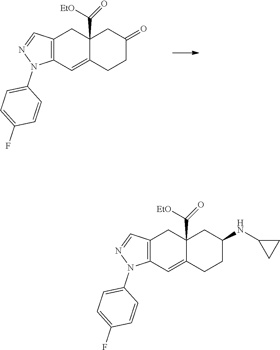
C12=C(C=C3C(C([EtO])=O)(C1)CC(=O)CC3)N(C1=CC=C(F)C=C1)N=C2.C12=C(C=C3C(C([EtO])=O)(C1)CC(NC1CC1)CC3)N(C1=CC=C(F)C=C1)N=C2
